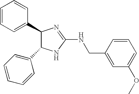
C1(C2C(C3=CC=CC=C3)NC(NCC3=CC(OC)=CC=C3)=N2)=CC=CC=C1
